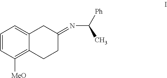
C1=CC([MeO])=C2C(=C1)CC(=NC([Ph])C)CC2
